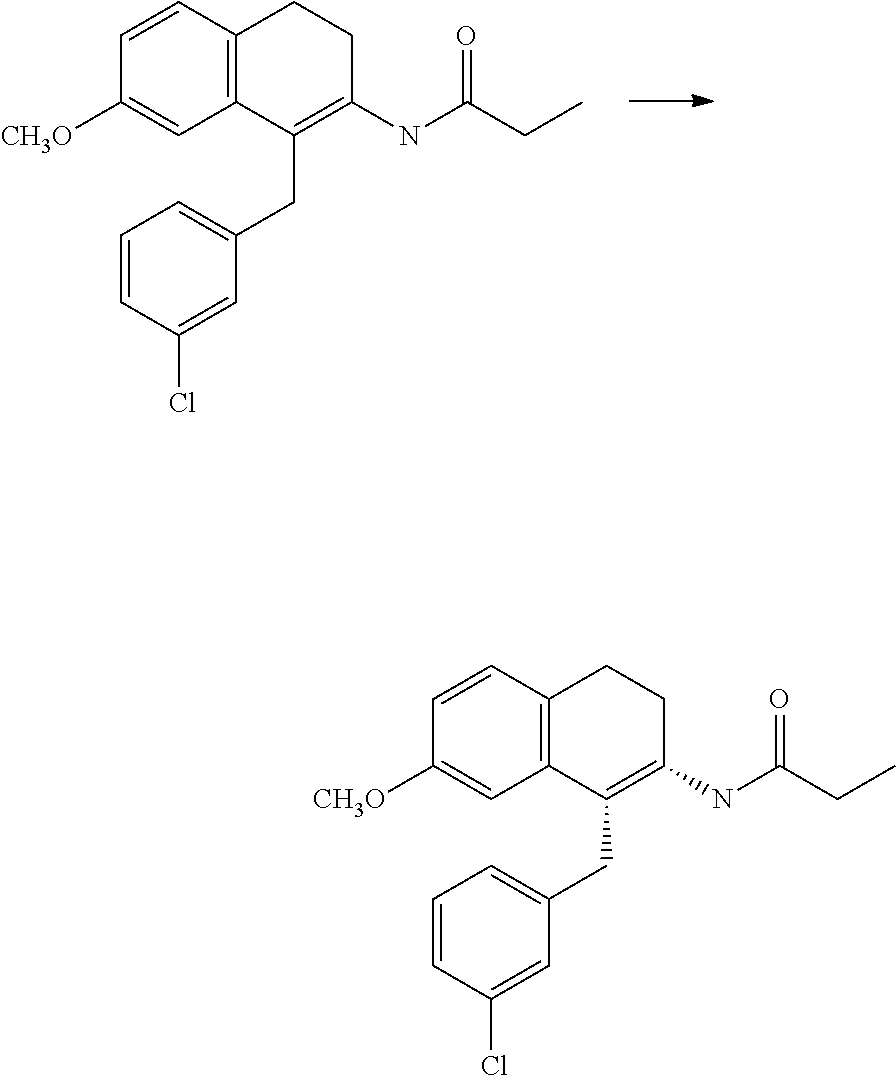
C1=CC2=C(C=C1[CH3O])C(CC1=CC=CC(Cl)=C1)=C(NC(=O)CC)CC2.C1=CC2=C(C=C1[CH3O])C(CC1=CC=CC(Cl)=C1)=C(NC(=O)CC)CC2
